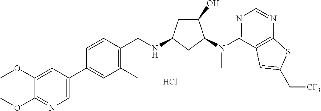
C1(OC)=NC=C(C2=CC(C)=C(CNC3CC(O)C(N(C4=NC=NC5=C4C=C(C[CF3])S5)C)C3)C=C2)C=C1OC.Cl
